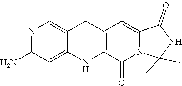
N1=C(N)C=C2C(=C1)CC1=C(N2)C(=O)N2C(=C1C)C(=O)NC2(C)C
